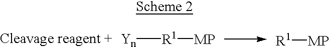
[Yn][R1][MP].[R1][MP]
